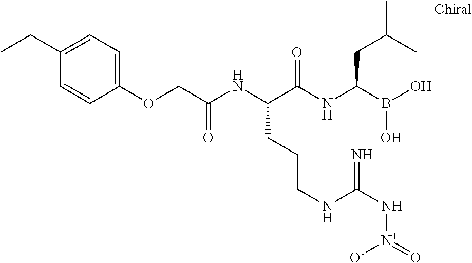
C(C(NC(C(NC(B(O)O)CC(C)C)=O)CCCNC(N[N+](=O)[O-])=N)=O)OC1=CC=C(CC)C=C1
